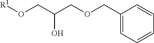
[R1]OCC(COCC1=CC=CC=C1)O
